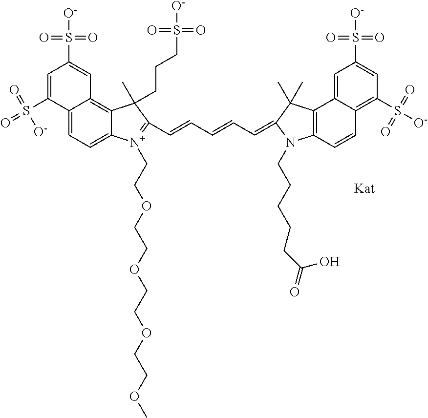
C12=CC=C3C(=C1C=C(S([O-])(=O)=O)C=C2S(=O)(=O)[O-])C(CCCS(=O)(=O)[O-])(C)C(C=CC=CC=C1N(CCCCCC(=O)O)C2=C(C4=CC(S([O-])(=O)=O)=CC(S([O-])(=O)=O)=C4C=C2)C1(C)C)=[N+]3CCOCCOCCOCCOC
